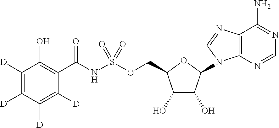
C12=C(N=CN=C1N)N(C1C(O)C(O)C(COS(NC(C3=C(O)C([D])=C([D])C([D])=C3[D])=O)(=O)=O)O1)C=N2
